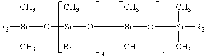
[R2][Si](O[Si](O[Si](O[Si]([R2])(C)C)(C)C)(C)[R1])(C)C
